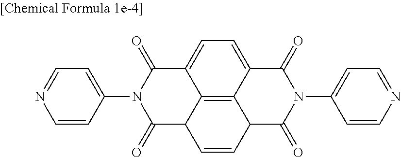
C12=C3C4=CC=C1C(=O)N(C1=CC=NC=C1)C(=O)C2C=CC3C(=O)N(C1=CC=NC=C1)C4=O
